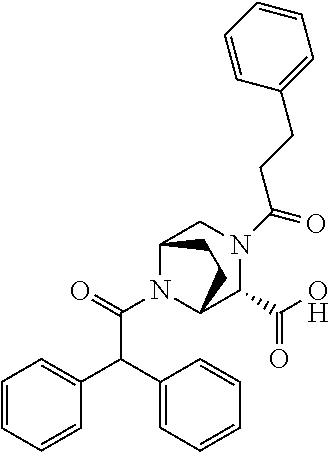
N1(C(CCC2=CC=CC=C2)=O)CC2N(C(=O)C(C3=CC=CC=C3)C3=CC=CC=C3)C(C1C(O)=O)CC2
